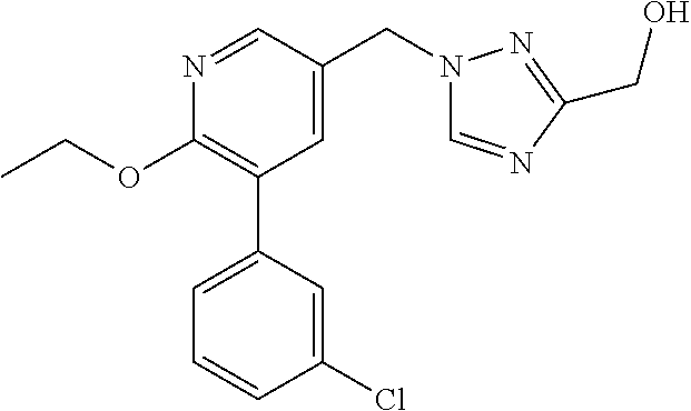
C1(OCC)=C(C2=CC=CC(Cl)=C2)C=C(CN2C=NC(CO)=N2)C=N1
